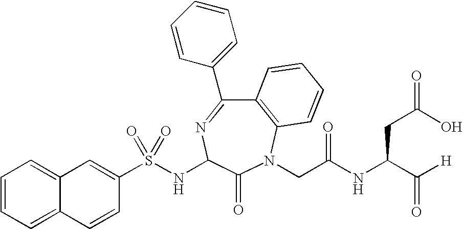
S(NC1N=C(C2=CC=CC=C2)C2=C(N(CC(NC(C([H])=O)CC(=O)O)=O)C1=O)C=CC=C2)(=O)(C1=CC2=CC=CC=C2C=C1)=O
